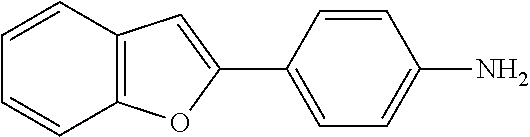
C12=C(C=CC=C1)C=C(C1=CC=C(N)C=C1)O2
